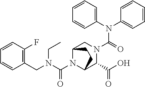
N(C(=O)N1CC2N(C(N(CC)CC3=C(F)C=CC=C3)=O)C(C1C(O)=O)CC2)(C1=CC=CC=C1)C1=CC=CC=C1
